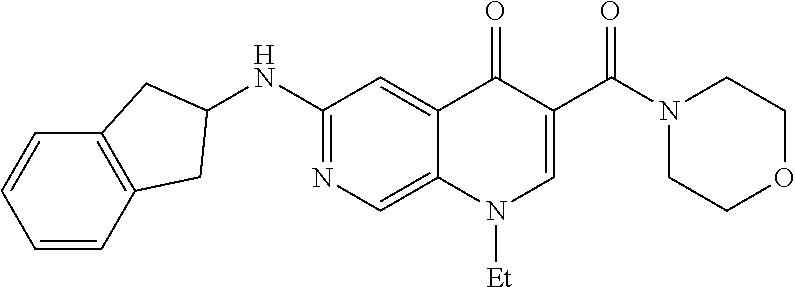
N1(C(C2=CN([Et])C3=CN=C(NC4CC5=C(C=CC=C5)C4)C=C3C2=O)=O)CCOCC1
